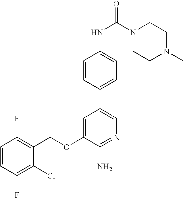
C1=CC(F)=C(C(OC2=CC(C3=CC=C(NC(=O)N4CCN(C)CC4)C=C3)=CN=C2N)C)C(Cl)=C1F
